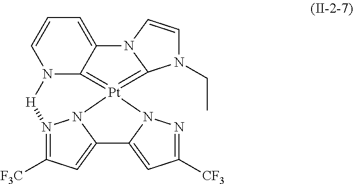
N12C3=[Pt]4(=C5N(CC)C=CN5C3=CC=C1)N1N=C([CF3])C=C1C1=CC([F3C])=N([H]2)N41
